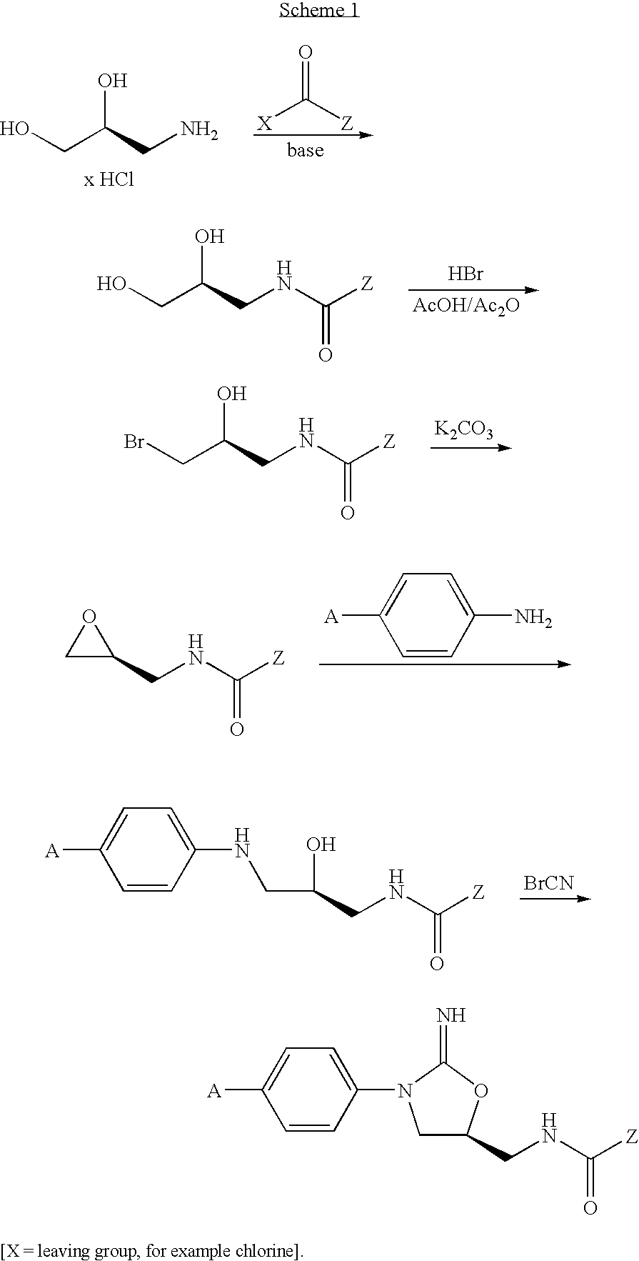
OCC(CN)O.[X]C([Z])=O.OCC(CNC([Z])=O)O.Br.BrCC(CNC([Z])=O)O.[K2CO3].C1(CNC([Z])=O)OC1.C1=CC(N)=CC=C1[A].C(CNC([Z])=O)(O)CNC1=CC=C([A])C=C1.[BrCN].C(NC([Z])=O)C1CN(C2=CC=C([A])C=C2)C(=N)O1
